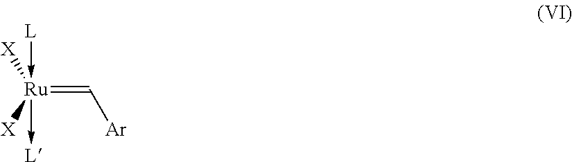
[Ru](=C[Ar])([X])([X])(-[L])->[L]
